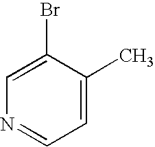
C1=C(C)C(Br)=CN=C1
